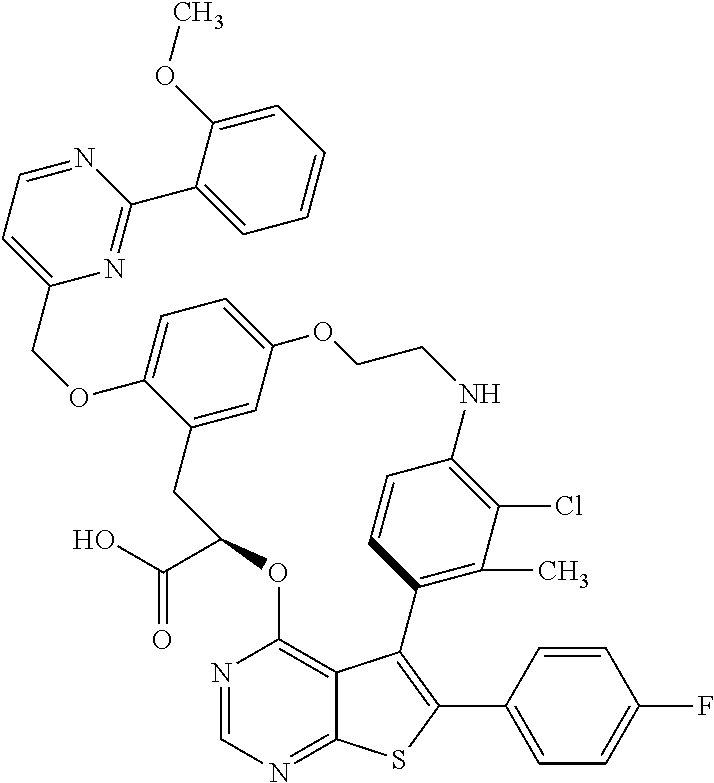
N1C2=C(Cl)C(C)=C(C=C2)C2=C(C3=CC=C(F)C=C3)SC3=NC=NC(=C32)OC(C(O)=O)CC2=CC(=CC=C2OCC2=CC=NC(C3=CC=CC=C3OC)=N2)OCC1
